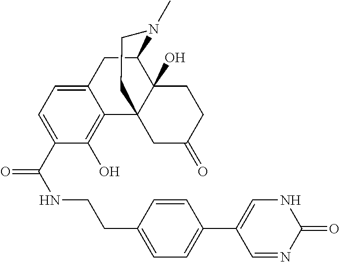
C12=CC=C(C(NCCC3=CC=C(C4=CNC(=O)N=C4)C=C3)=O)C(O)=C1C13C(O)(C(C2)N(C)CC1)CCC(=O)C3
